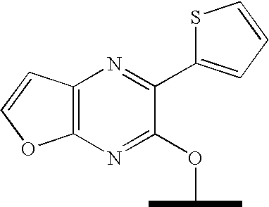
C12=C(N=C(C3=CC=CS3)C(OC(C)C)=N1)C=CO2
